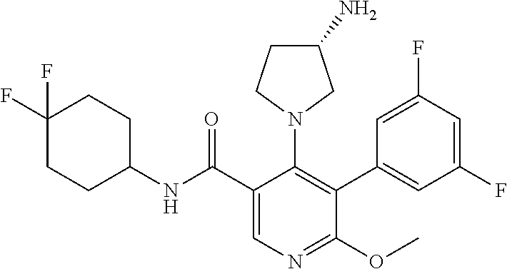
C1(C(NC2CCC(F)(F)CC2)=O)=CN=C(OC)C(C2=CC(F)=CC(F)=C2)=C1N1CC(N)CC1
